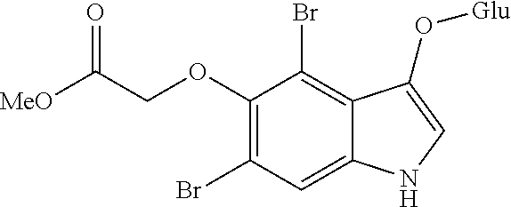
O(C1=C(Br)C=C2C(=C1Br)C(O[Glu])=CN2)CC([MeO])=O
